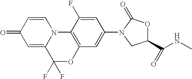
C1=C2N(C=CC1=O)C1=C(C=C(N3C(=O)OC(C(NC)=O)C3)C=C1F)OC2(F)F
